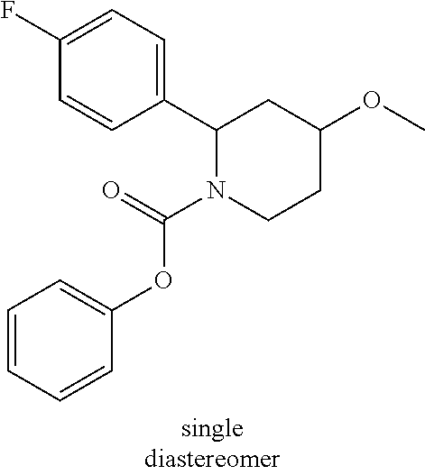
C1=CC(C2N(C(OC3=CC=CC=C3)=O)CCC(OC)C2)=CC=C1F
